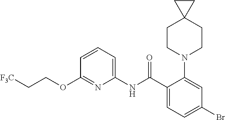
C1(OCC[F3C])=NC(NC(C2=CC=C(Br)C=C2N2CCC3(CC2)CC3)=O)=CC=C1
